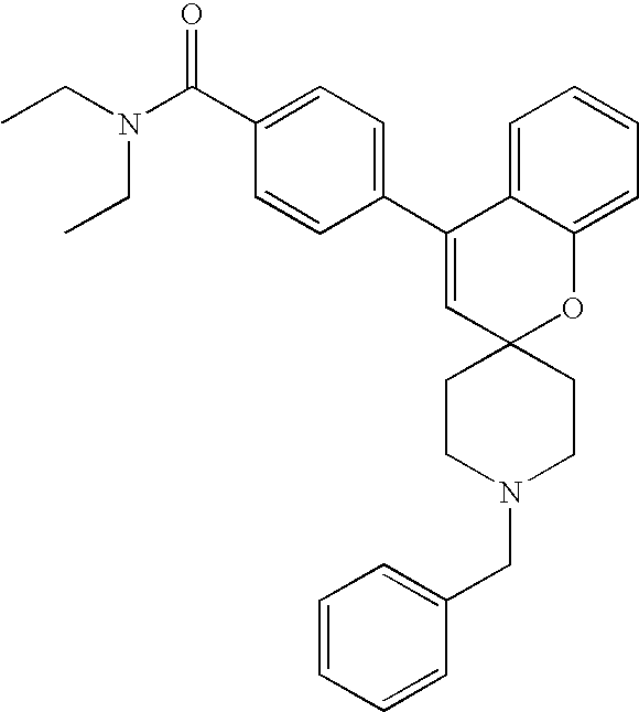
CCN(C(C1=CC=C(C2=CC3(OC4=CC=CC=C24)CCN(CC2=CC=CC=C2)CC3)C=C1)=O)CC
